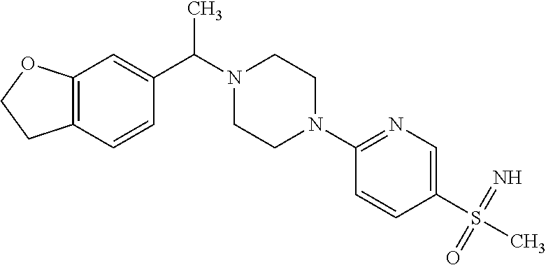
C12=C(OCC1)C=C(C(C)N1CCN(C3=NC=C(S(C)(=N)=O)C=C3)CC1)C=C2
